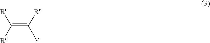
C(=C([Re])[Y])([Rd])[Rc]
